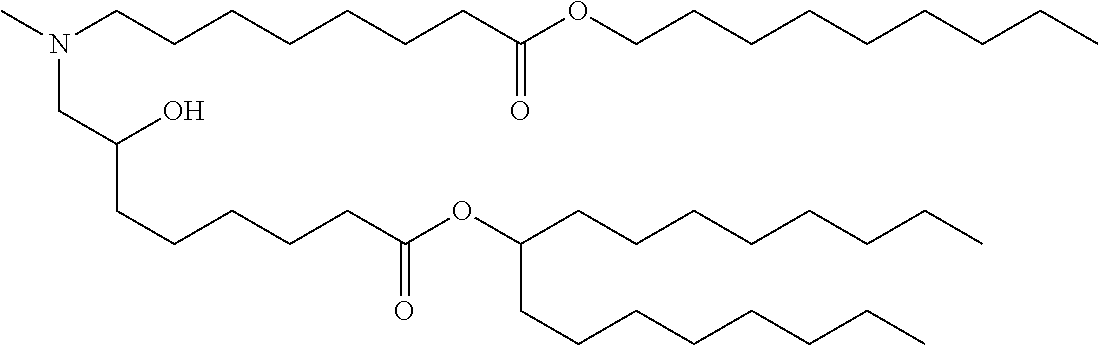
C(CCCCC)CCC(OC(CCCCCC(CN(CCCCCCCC(OCCCCCCCCC)=O)C)O)=O)CCCCCCCC
